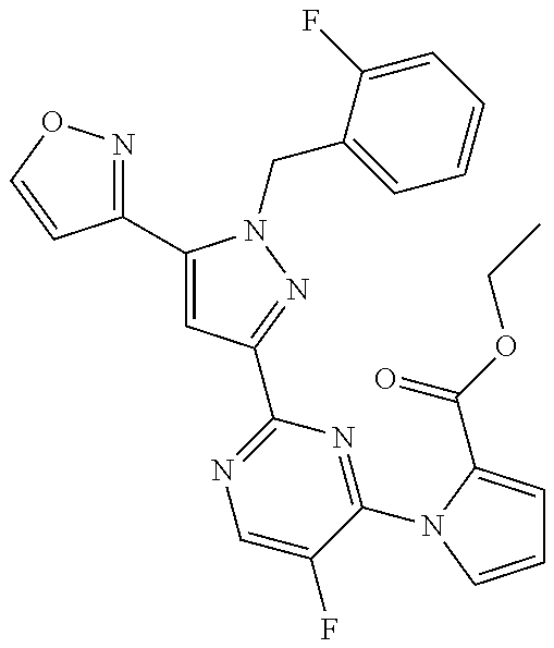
C1(C2=CC(C3=NC=C(F)C(N4C(C(=O)OCC)=CC=C4)=N3)=NN2CC2=CC=CC=C2F)=NOC=C1
